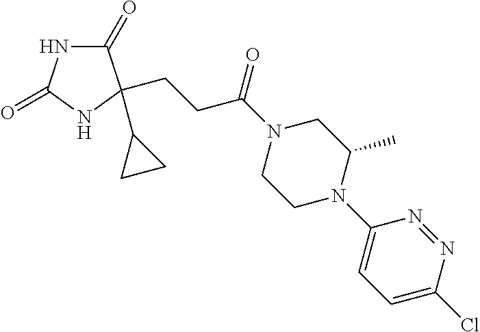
C1(=O)NC(=O)NC1(CCC(N1CCN(C2=CC=C(Cl)N=N2)C(C)C1)=O)C1CC1
